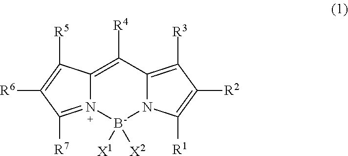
C12=C([R4])C3=C([R3])C([R2])=C([R1])N3[B-]([X2])([X1])N1=C([R7])C([R6])=C2[R5]
